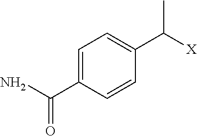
C1=C(C(N)=O)C=CC(C([X])C)=C1
